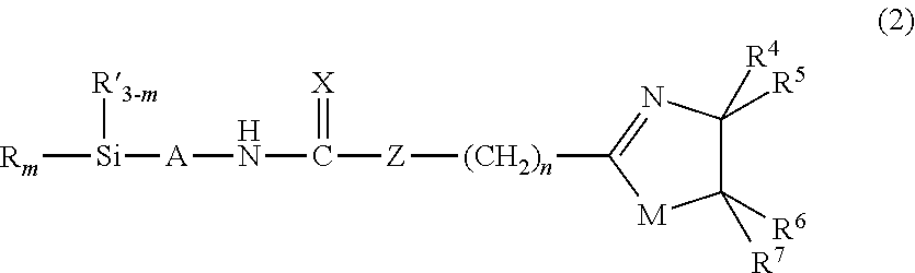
[Rm][Si]([A]NC([Z][(CH2)n]C1=NC([R5])([R4])C([R6])([R7])[M]1)=[X])[R3-m]
